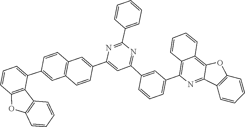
C1=C(C2=CC3=C(C=C(C4=CC=CC5=C4C4=C(O5)C=CC=C4)C=C3)C=C2)N=C(C2=CC=CC=C2)N=C1C1=CC(C2=C3C=CC=CC3=C3C(=N2)C2=C(O3)C=CC=C2)=CC=C1
